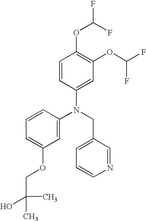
N(CC1=CC=CN=C1)(C1=CC(OCC(O)(C)C)=CC=C1)C1=CC(OC(F)F)=C(OC(F)F)C=C1
